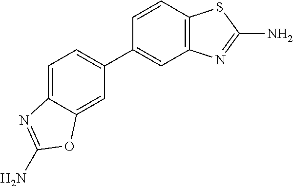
C1=CC2=C(C=C1C1=CC=C3C(=C1)OC(N)=N3)N=C(N)S2
